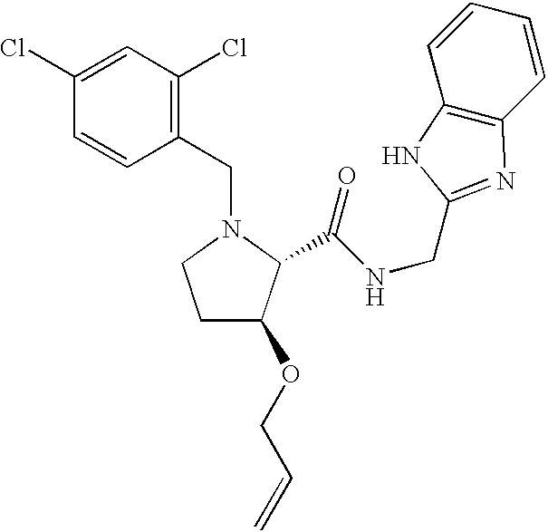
C1(CN2CCC(OCC=C)C2C(NCC2=NC3=C(C=CC=C3)N2)=O)=C(Cl)C=C(Cl)C=C1
